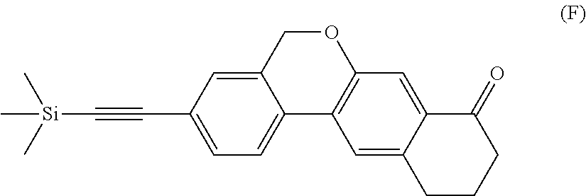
C[Si](C#CC1=CC=C2C(=C1)COC1=C2C=C2C(=C1)C(=O)CCC2)(C)C
